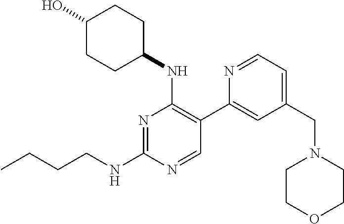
N1=C(NCCCC)N=CC(C2=CC(CN3CCOCC3)=CC=N2)=C1NC1CCC(O)CC1
